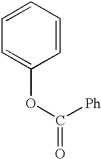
C1(OC(=O)[Ph])=CC=CC=C1
